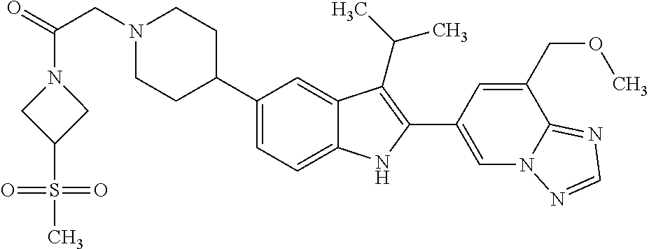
N1(CC(=O)N2CC(S(C)(=O)=O)C2)CCC(C2=CC=C3C(=C2)C(C(C)C)=C(C2=CN4C(=NC=N4)C(COC)=C2)N3)CC1
